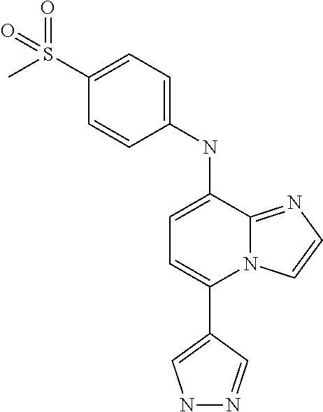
C1(C2=CC=C(NC3=CC=C(S(C)(=O)=O)C=C3)C3=NC=CN23)=CNN=C1
